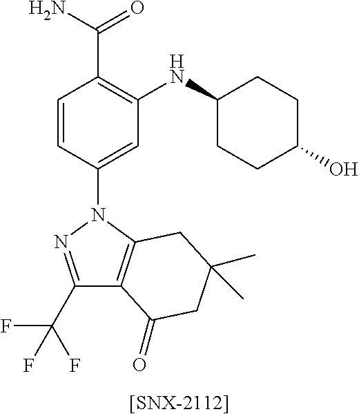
C1=CC(N2N=C(C(F)(F)F)C3=C2CC(C)(C)CC3=O)=CC(NC2CCC(O)CC2)=C1C(N)=O.[[SNX-2112]]
